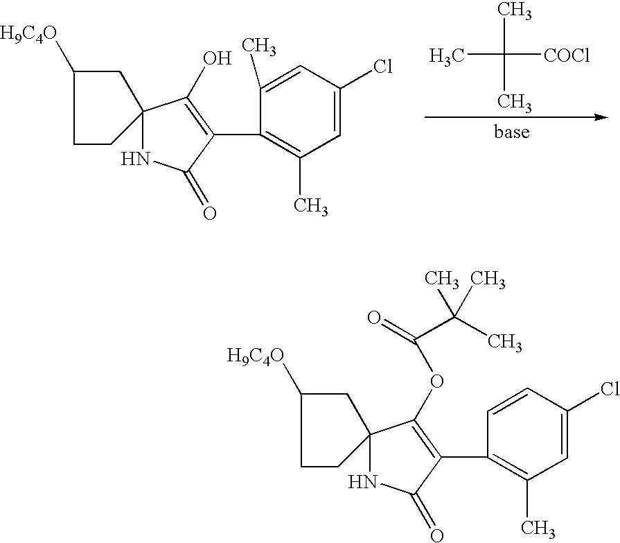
C1=C(C)C(C2=C(O)C3(NC2=O)CC([H9C4O])CC3)=C(C)C=C1Cl.CC(C)([COCl])C.C1=CC(C2=C(OC(C(C)(C)C)=O)C3(NC2=O)CC([H9C4O])CC3)=C(C)C=C1Cl
